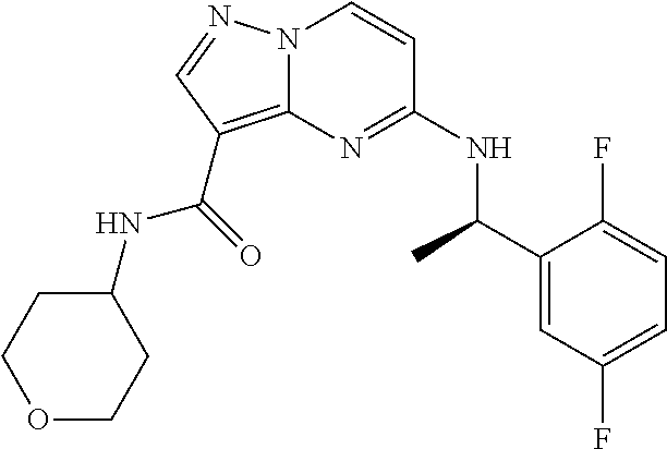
N(C1=NC2=C(C(NC3CCOCC3)=O)C=NN2C=C1)C(C1=CC(F)=CC=C1F)C
